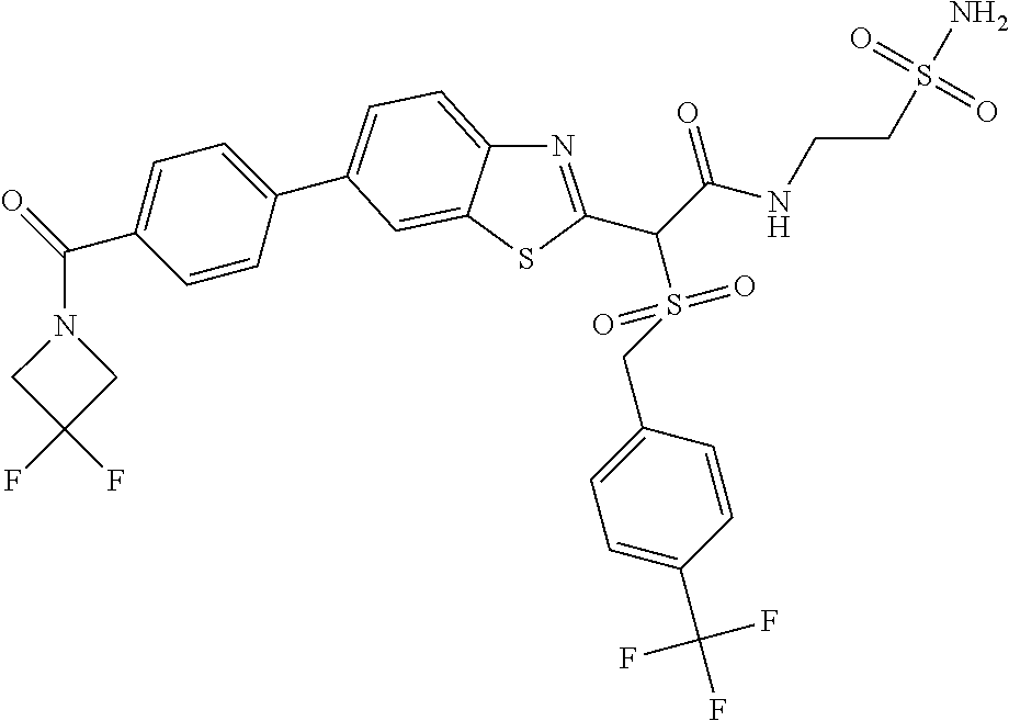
N1=C(C(C(NCCS(N)(=O)=O)=O)S(=O)(=O)CC2=CC=C(C(F)(F)F)C=C2)SC2=CC(C3=CC=C(C(=O)N4CC(F)(F)C4)C=C3)=CC=C12
